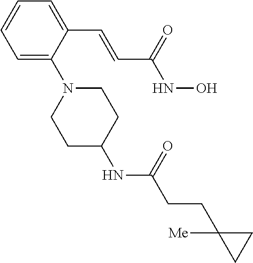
C1=C(C=CC(NO)=O)C(N2CCC(NC(=O)CCC3([Me])CC3)CC2)=CC=C1
